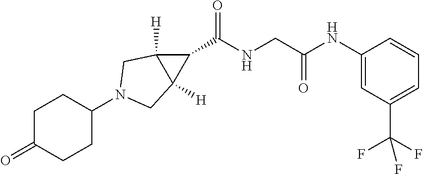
C1(N2CC3([H])C(C(NCC(=O)NC4=CC(C(F)(F)F)=CC=C4)=O)C3([H])C2)CCC(=O)CC1
